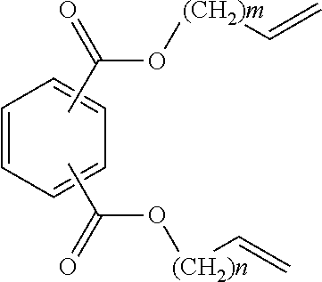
CC(=O)O[(CH2)m]C=C.C1=CC=CC=C1.CC(=O)O[(CH2)n]C=C
